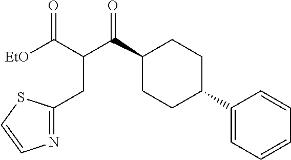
C1(C(C(CC2=NC=CS2)C(=O)[EtO])=O)CCC(C2=CC=CC=C2)CC1
